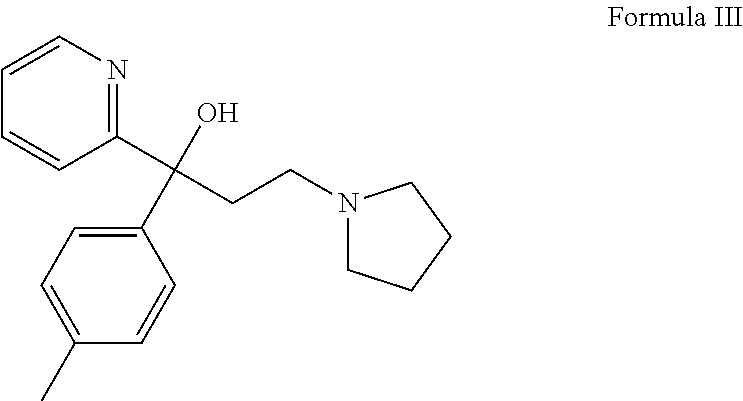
C1(C(CCN2CCCC2)(O)C2=CC=C(C)C=C2)=NC=CC=C1
